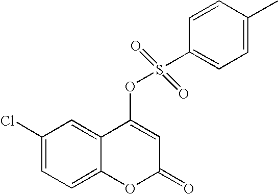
C1(Cl)=CC=C2C(=C1)C(OS(=O)(=O)C1=CC=C(C)C=C1)=CC(=O)O2
